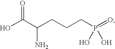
OC(C(CCCP(=O)(O)O)N)=O
